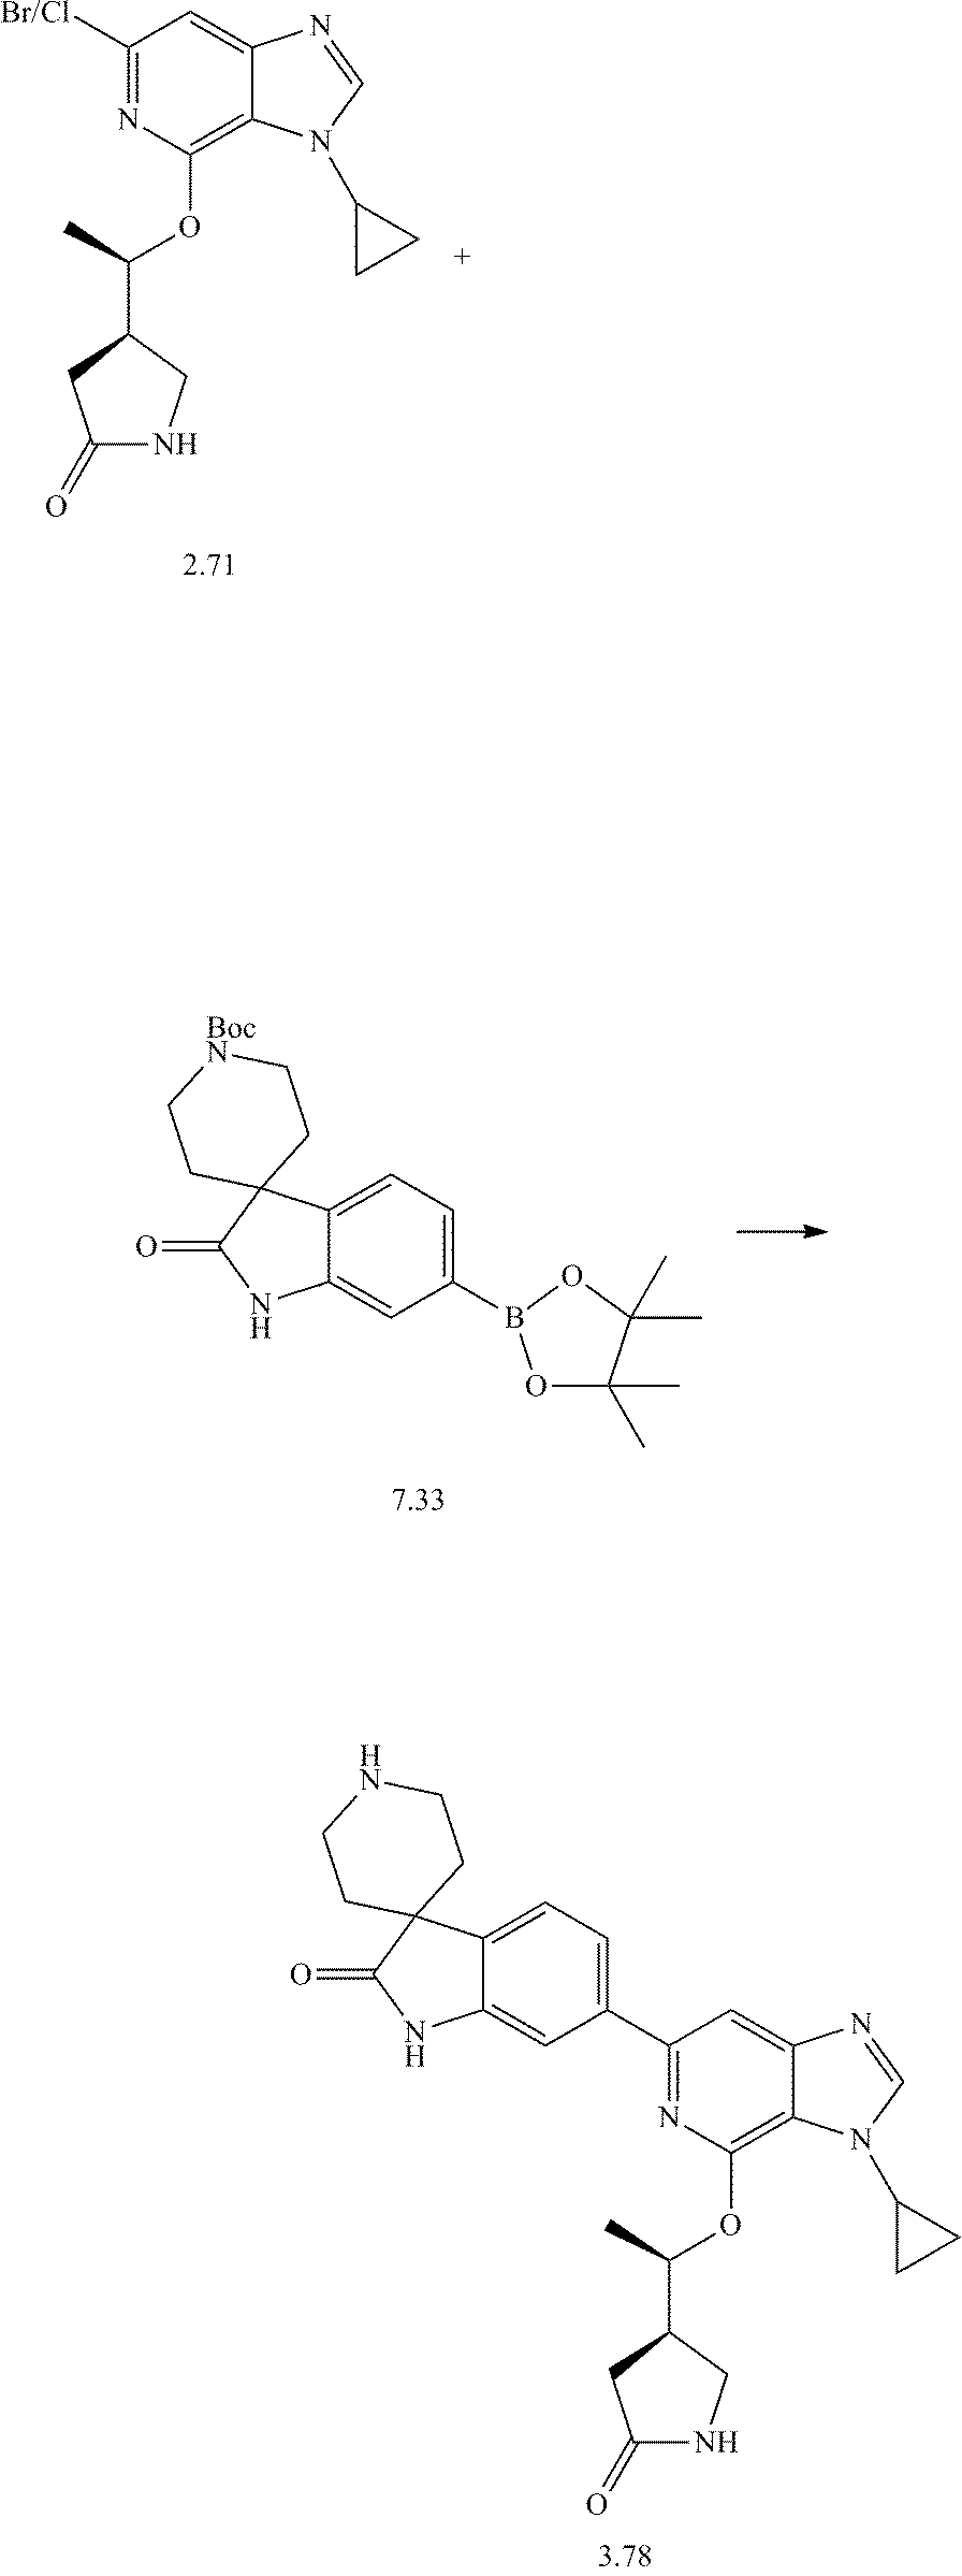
[Br/Cl]C1=NC(OC(C2CC(=O)NC2)C)=C2C(=C1)N=CN2C1CC1.C1(B2OC(C)(C)C(C)(C)O2)=CC=C2C(=C1)NC(=O)C21CC[BocN]CC1.N1=C(C2=CC=C3C(=C2)NC(=O)C32CCNCC2)C=C2C(=C1OC(C1CC(=O)NC1)C)N(C1CC1)C=N2
